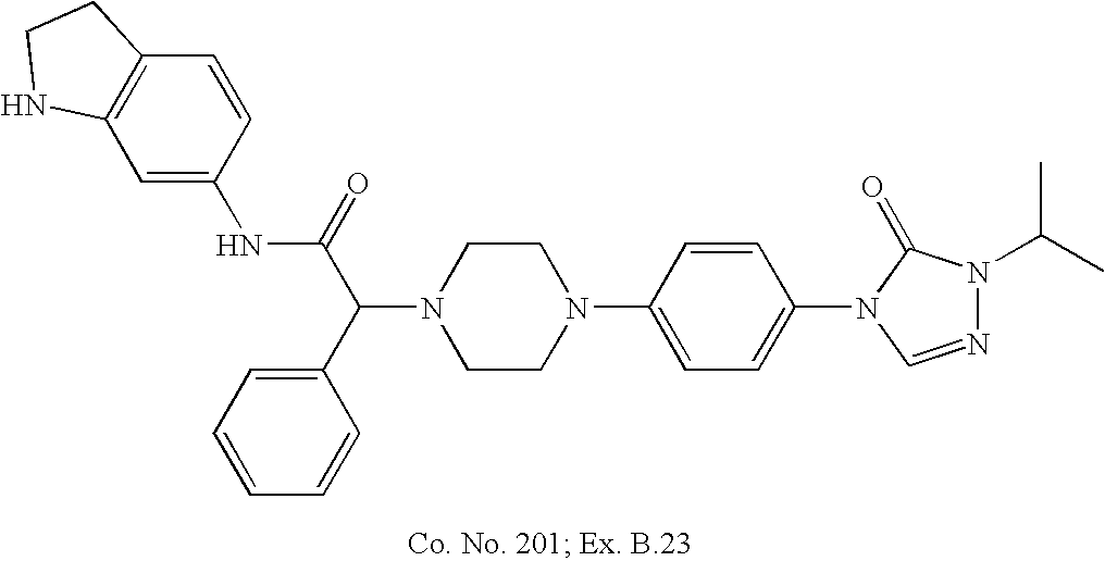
N1(C(C2=CC=CC=C2)C(=O)NC2=CC3=C(C=C2)CCN3)CCN(C2=CC=C(N3C=NN(C(C)C)C3=O)C=C2)CC1
